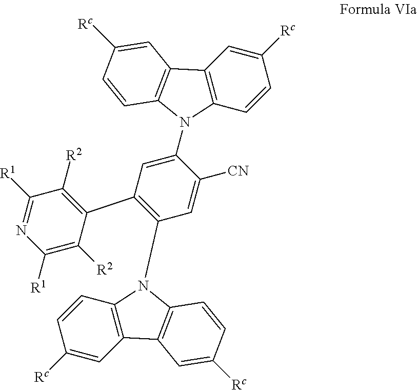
C1([Rc])=CC2=C(C=C1)N(C1=CC(C3=C([R2])C([R1])=NC([R1])=C3[R2])=C(N3C4=C(C=C([Rc])C=C4)C4=C3C=CC([Rc])=C4)C=C1[CN])C1=C2C=C([Rc])C=C1
